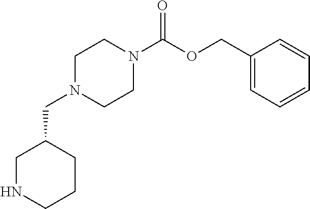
C1NCCCC1CN1CCN(C(OCC2=CC=CC=C2)=O)CC1
